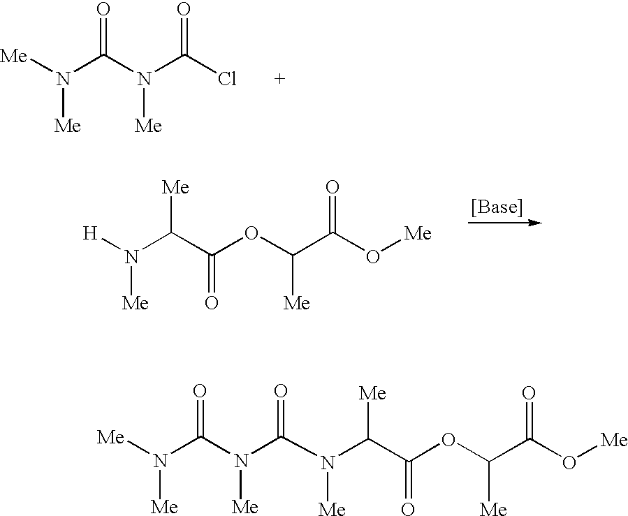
[H]N(C(C(OC([Me])C(O[Me])=O)=O)[Me])[Me].[Me]N(C(N(C(Cl)=O)[Me])=O)[Me].[Me]N(C(N(C(=O)N(C(C(OC([Me])C(O[Me])=O)=O)[Me])[Me])[Me])=O)[Me]
